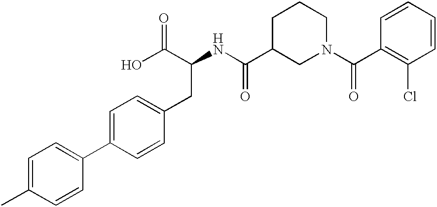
C1=C(C)C=CC(C2=CC=C(CC(C(O)=O)NC(C3CN(C(C4=C(Cl)C=CC=C4)=O)CCC3)=O)C=C2)=C1
